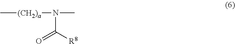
C[(CH2)a]N(C([R8])=O)C
